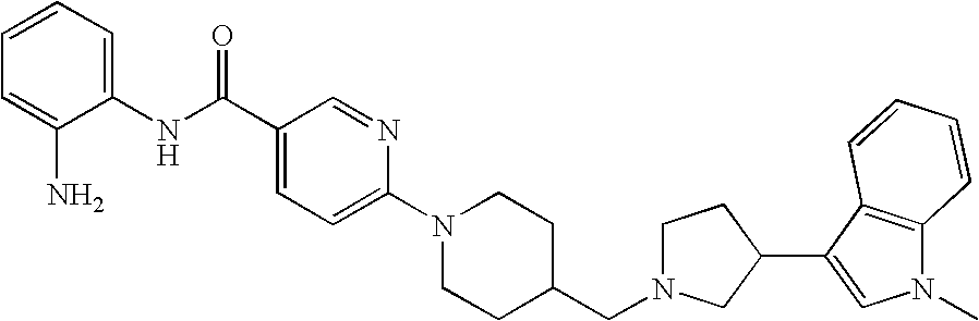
C1(NC(C2=CC=C(N3CCC(CN4CCC(C5=CN(C)C6=C5C=CC=C6)C4)CC3)N=C2)=O)=CC=CC=C1N
